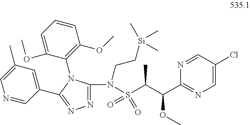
N1=CC(Cl)=CN=C1C(C(S(N(C1=NN=C(C2=CC(C)=CN=C2)N1C1=C(OC)C=CC=C1OC)CC[Si](C)(C)C)(=O)=O)C)OC
